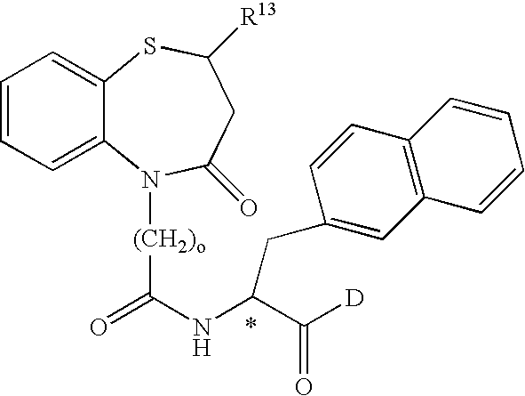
C1=CC=C2C(=C1)N([(CH2)o]C(=O)NC(C([D])=O)CC1=CC3=C(C=C1)C=CC=C3)C(=O)CC([R13])S2
